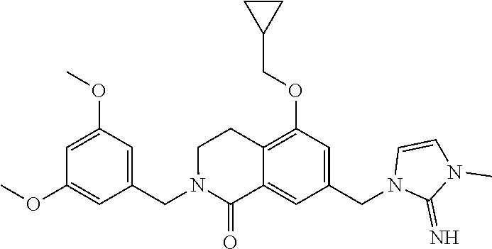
C1(OC)=CC(OC)=CC(CN2C(=O)C3=CC(CN4C(=N)N(C)C=C4)=CC(OCC4CC4)=C3CC2)=C1
